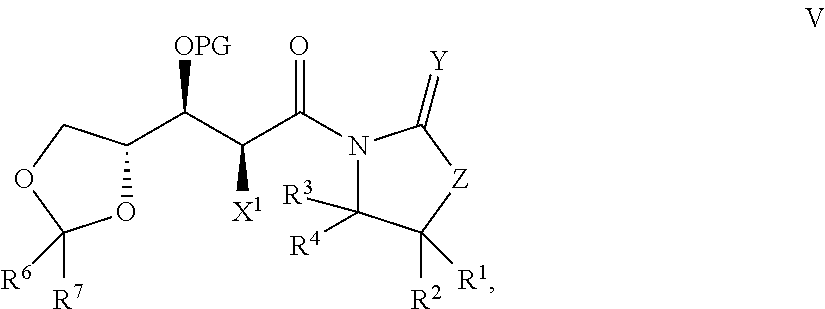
C1([R3])([R4])C([R1])([R2])[Z]C(=[Y])N1C(C(C(C1OC([R6])([R7])OC1)[OPG])[X1])=O
